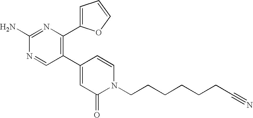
C1(C2=CC(=O)N(CCCCCCC#N)C=C2)=C(C2=CC=CO2)N=C(N)N=C1
